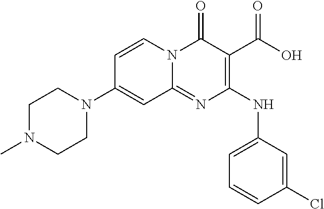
C1=CN2C(=NC(NC3=CC=CC(Cl)=C3)=C(C(O)=O)C2=O)C=C1N1CCN(C)CC1
